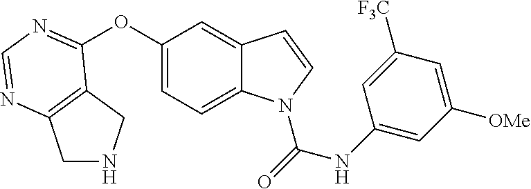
C1(NC(=O)N2C3=CC=C(OC4=NC=NC5=C4CNC5)C=C3C=C2)=CC([OMe])=CC([F3C])=C1
